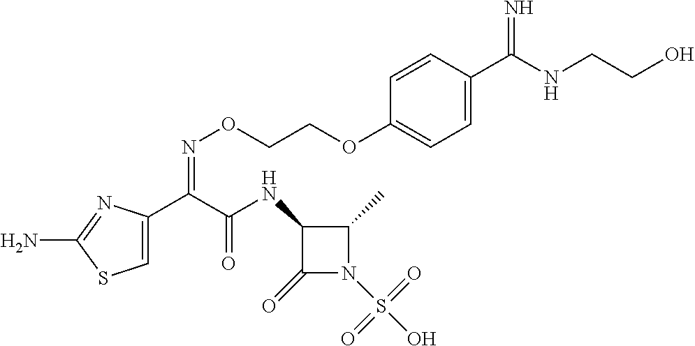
C1=C(C(C(NC2C(=O)N(S(O)(=O)=O)C2C)=O)=NOCCOC2=CC=C(C(NCCO)=N)C=C2)N=C(N)S1
